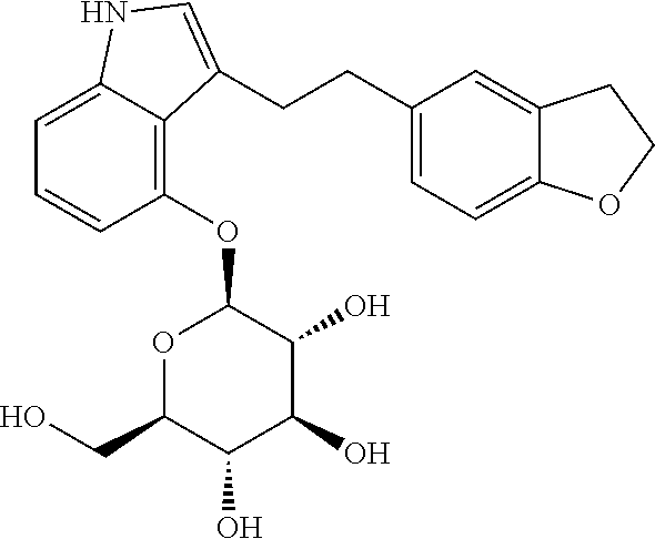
C1=C2C(=C(OC3OC(CO)C(O)C(O)C3O)C=C1)C(CCC1=CC=C3C(=C1)CCO3)=CN2
